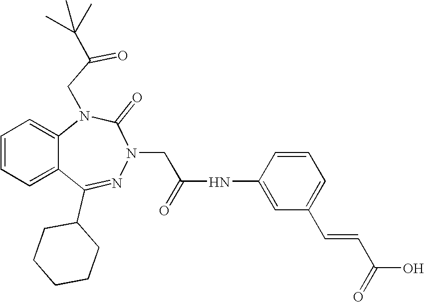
C1=CC=C2C(=C1)N(CC(=O)C(C)(C)C)C(=O)N(CC(NC1=CC(C=CC(=O)O)=CC=C1)=O)N=C2C1CCCCC1
